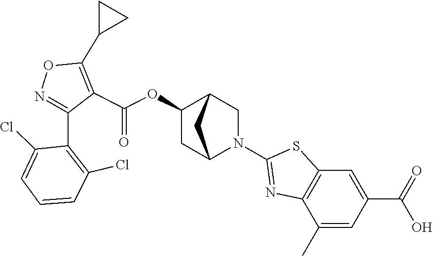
N1=C(C2=C(Cl)C=CC=C2Cl)C(C(OC2CC3N(C4=NC5=C(C=C(C(=O)O)C=C5C)S4)CC2C3)=O)=C(C2CC2)O1
